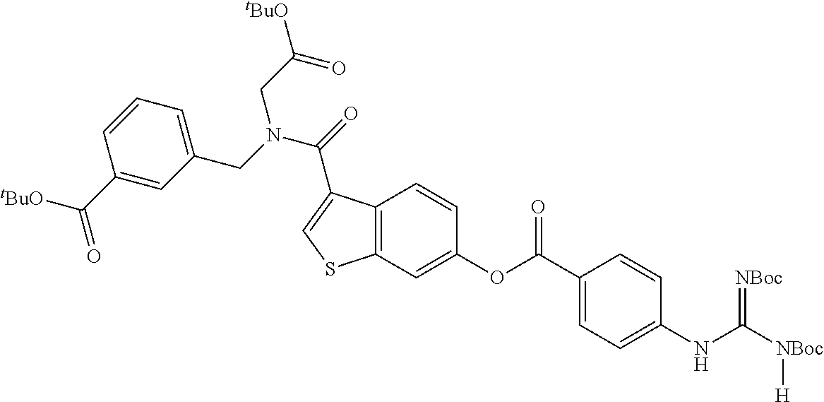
O(C(C1=CC=C(NC([NBoc][H])=[NBoc])C=C1)=O)C1=CC2=C(C=C1)C(C(=O)N(CC([tBuO])=O)CC1=CC=CC(C([tBuO])=O)=C1)=CS2
